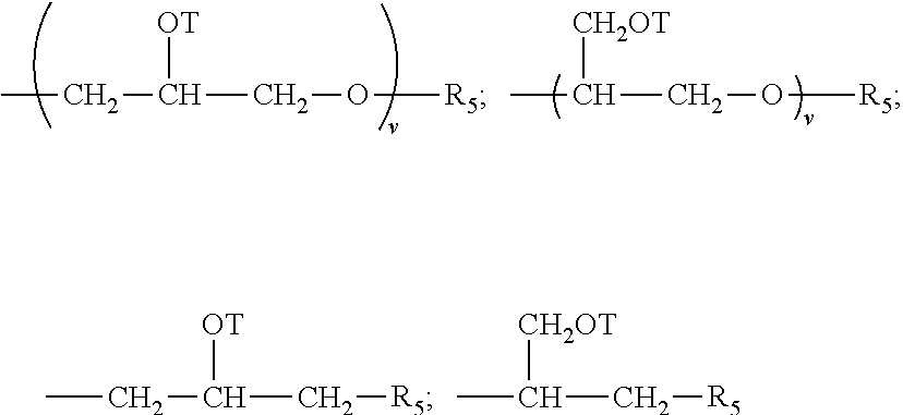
CCC([OT])CO[R5].CC([CH2OT])CO[R5].CCC([OT])C[R5].CC([CH2OT])C[R5]
